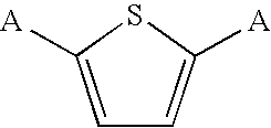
C1=C([A])SC([A])=C1
